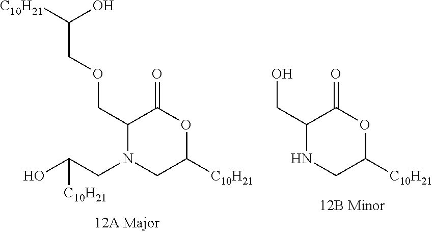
OC(CN1CC([C10H21])OC(=O)C1COCC([C10H21])O)[C10H21].N1CC([C10H21])OC(=O)C1CO
